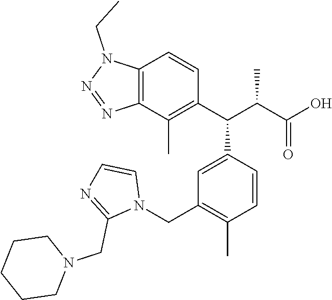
C12=C(C(C)=C(C(C3=CC(CN4C=CN=C4CN4CCCCC4)=C(C)C=C3)C(C(O)=O)C)C=C1)N=NN2CC
